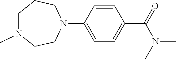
C1(C(=O)N(C)C)=CC=C(N2CCCN(C)CC2)C=C1
